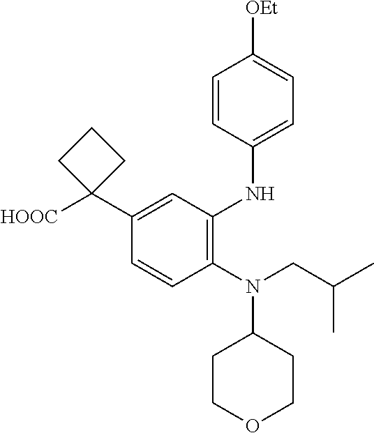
C1=CC(N(CC(C)C)C2CCOCC2)=C(NC2=CC=C([OEt])C=C2)C=C1C1([HOOC])CCC1
